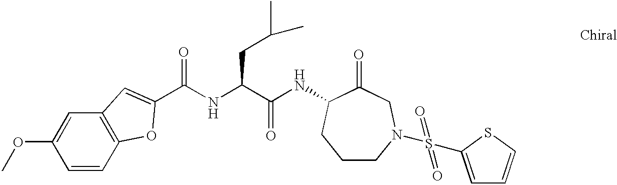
C1=CC2=C(C=C1OC)C=C(C(NC(C(NC1C(=O)CN(S(=O)(=O)C3=CC=CS3)CCC1)=O)CC(C)C)=O)O2
